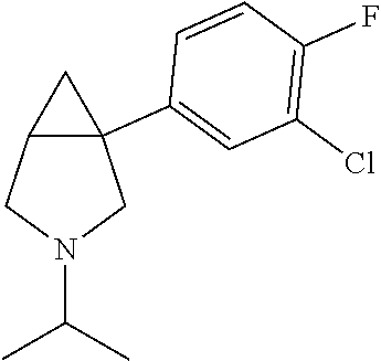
C12C(C3=CC(Cl)=C(F)C=C3)(CN(C(C)C)C1)C2
